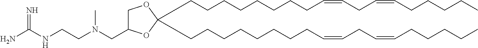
C(CCCCCCCC=CCC=CCCCCC)C1(CCCCCCCCC=CCC=CCCCCC)OCC(CN(CCNC(N)=N)C)O1
